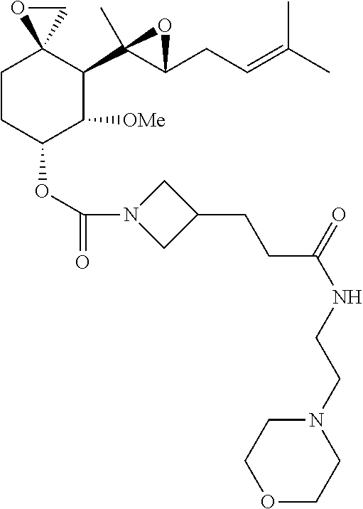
C1CC(OC(=O)N2CC(CCC(NCCN3CCOCC3)=O)C2)C([OMe])C(C2(C)C(CC=C(C)C)O2)C12CO2
